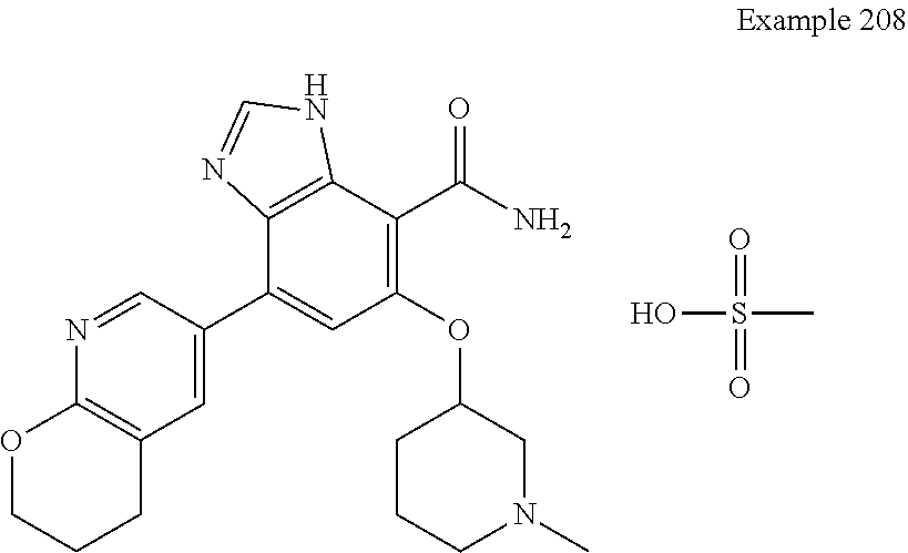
C1=C(C2=CC(OC3CCCN(C)C3)=C(C(N)=O)C3=C2N=CN3)C=NC2=C1CCCO2.OS(C)(=O)=O
